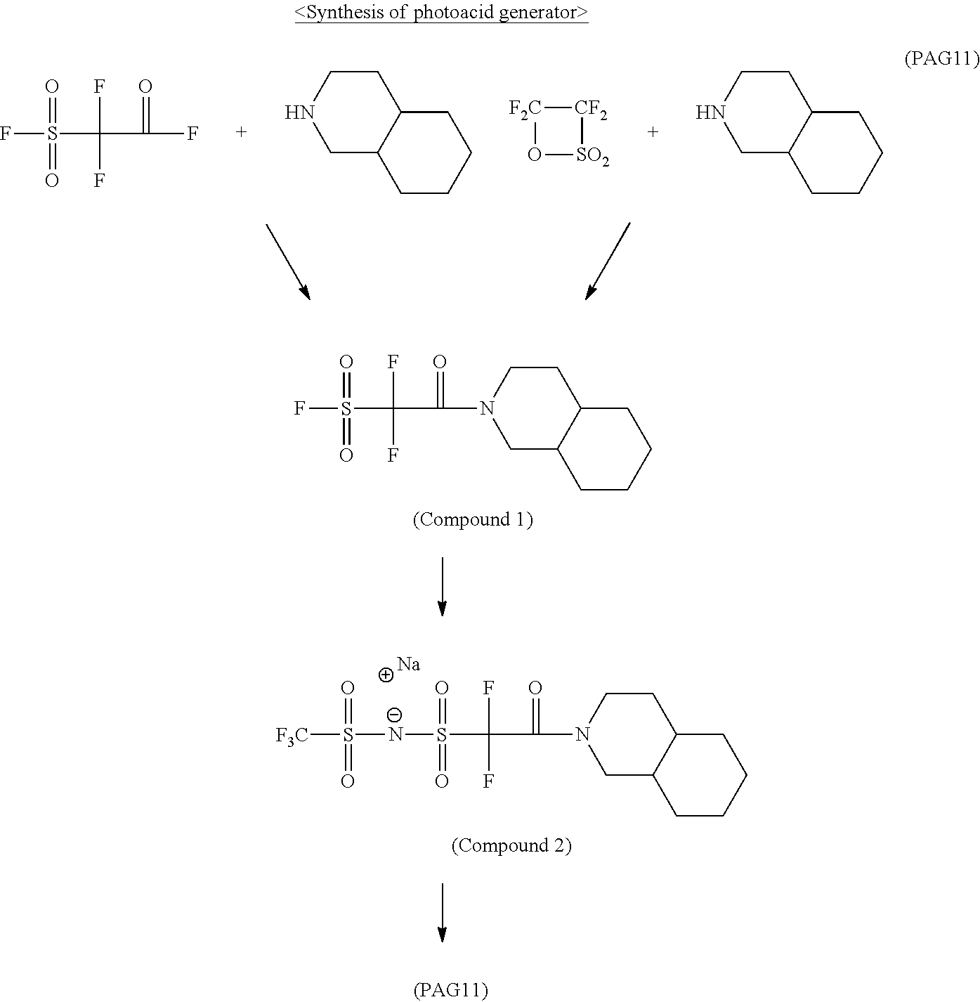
FS(=O)(=O)C(C(=O)F)(F)F.C1C2C(CCN1)CCCC2.C1C2C(CCN1)CCCC2.[F2C]1[CF2][SO2]O1.FS(=O)(=O)C(C(=O)N1CC2C(CC1)CCCC2)(F)F.[N-](S(=O)(=O)C(C(=O)N1CC2C(CC1)CCCC2)(F)F)S(=O)(=O)[F3C].[Na]
